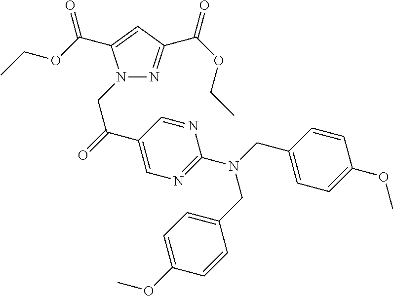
N1(CC(=O)C2=CN=C(N(CC3=CC=C(OC)C=C3)CC3=CC=C(OC)C=C3)N=C2)N=C(C(OCC)=O)C=C1C(OCC)=O
